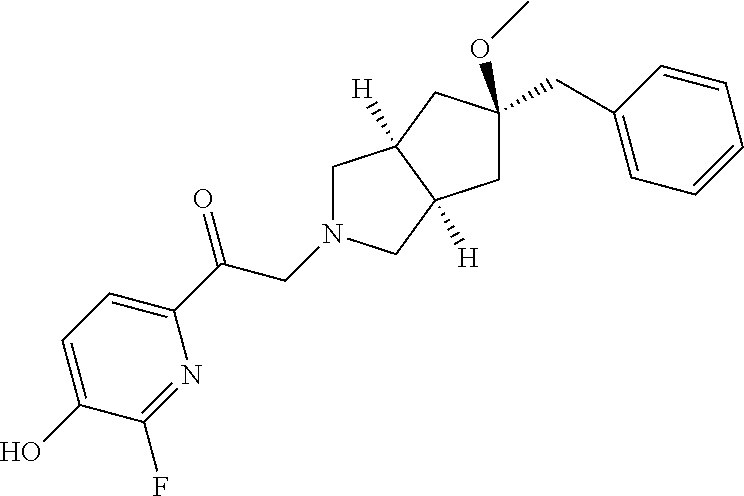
C1N(CC(C2=CC=C(O)C(F)=N2)=O)CC2([H])C1([H])CC(OC)(CC1=CC=CC=C1)C2
